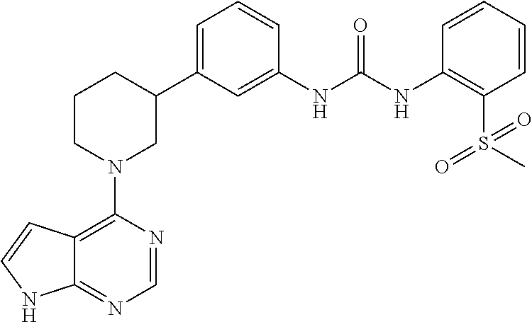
C12=C(N3CC(C4=CC=CC(NC(NC5=C(S(C)(=O)=O)C=CC=C5)=O)=C4)CCC3)N=CN=C1NC=C2
